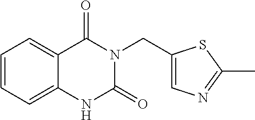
C1=CC=C2C(=C1)C(=O)N(CC1=CN=C(C)S1)C(=O)N2
